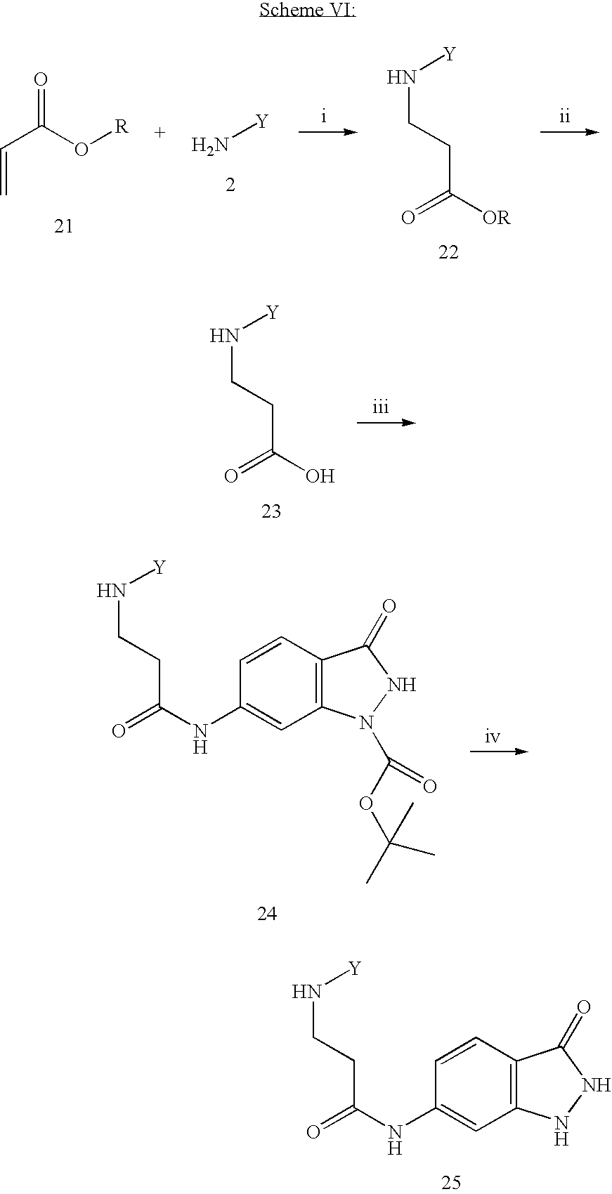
C=CC(O[R])=O.N[Y].N([Y])CCC([OR])=O.C1=CC2=C(C=C1NC(CCN[Y])=O)NNC2=O.N([Y])CCC(O)=O.N([Y])CCC(NC1=CC2=C(C=C1)C(=O)NN2C(=O)OC(C)(C)C)=O
